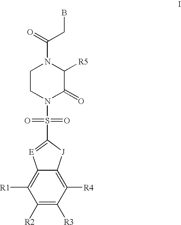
C1CN(S(=O)(=O)C2=[E]C3=C([R1])C([R2])=C([R3])C([R4])=C3[J]2)C(=O)C([R5])N1C(=O)CB
